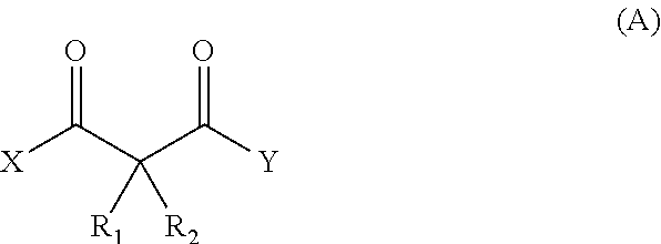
[X]C(C(C([Y])=O)([R1])[R2])=O
